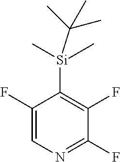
C1(F)=CN=C(F)C(F)=C1[Si](C)(C)C(C)(C)C
